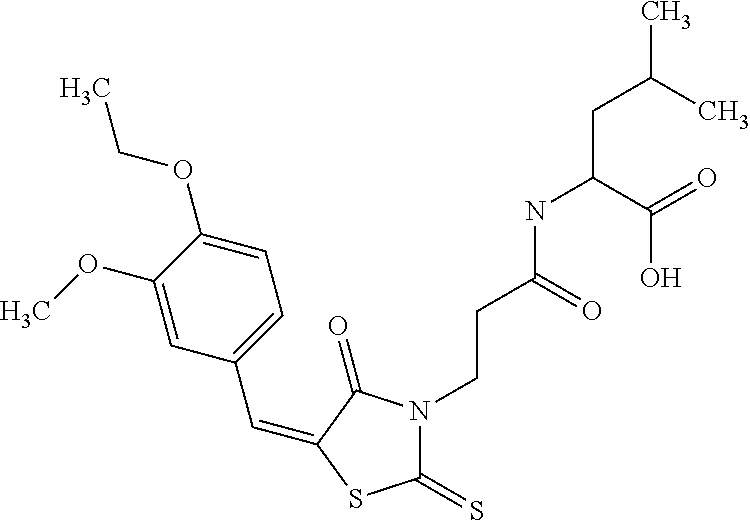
C(C1=CC=C(OCC)C(OC)=C1)=C1C(=O)N(CCC(NC(C(O)=O)CC(C)C)=O)C(=S)S1
